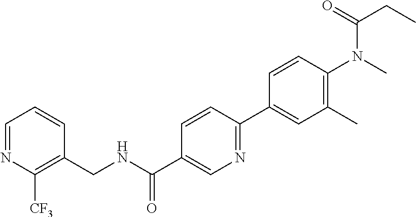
C1=NC([CF3])=C(CNC(C2=CN=C(C3=CC(C)=C(N(C)C(=O)CC)C=C3)C=C2)=O)C=C1
